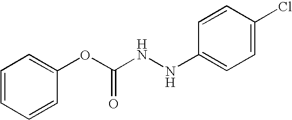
C1=CC=CC(OC(NNC2=CC=C(Cl)C=C2)=O)=C1
